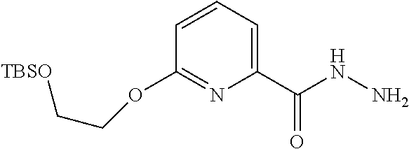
C1=CC=C(C(=O)NN)N=C1OCC[TBSO]
